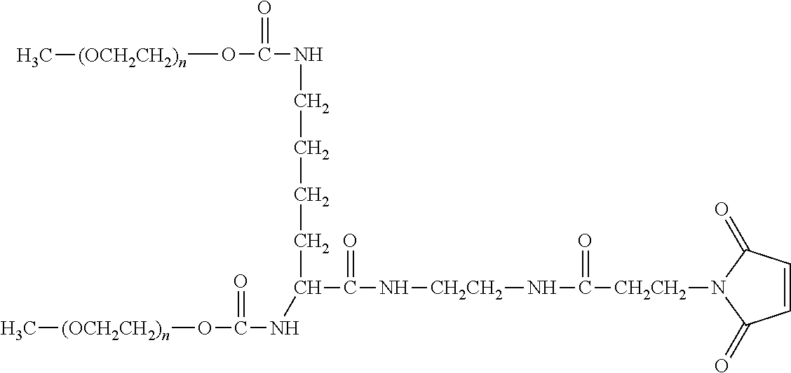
[(OCH2CH2)n](C)OC(NC(C(N[CH2CH2]NC([CH2CH2]N1C(=O)C=CC1=O)=O)=O)CCCCNC(O[(OCH2CH2)n]C)=O)=O
